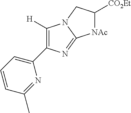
C1([H])=C(C2=CC=CC(C)=N2)N=C2N1CC([CO2Et])[NAc]2
